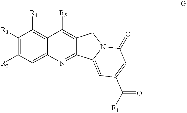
C1N2C(=O)C=C(C([R1])=O)C=C2C2=NC3=CC([R2])=C([R3])C([R4])=C3C([R5])=C12
